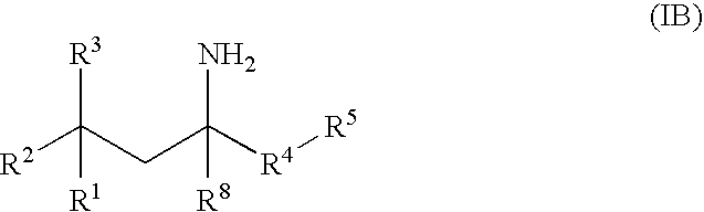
[R3]C(CC([R4][R5])(N)[R8])([R2])[R1]
